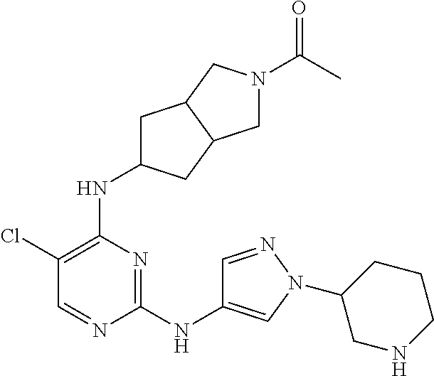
C1(Cl)=C(NC2CC3C(C2)CN(C(C)=O)C3)N=C(NC2=CN(C3CNCCC3)N=C2)N=C1
